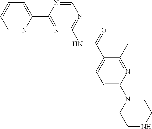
C1=NC(C2=NC(NC(C3=CC=C(N4CCNCC4)N=C3C)=O)=NC=N2)=CC=C1
